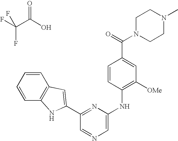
C1=CC(NC2=CN=CC(C3=CC4=C(C=CC=C4)N3)=N2)=C([OMe])C=C1C(=O)N1CCN(C)CC1.FC(C(O)=O)(F)F
